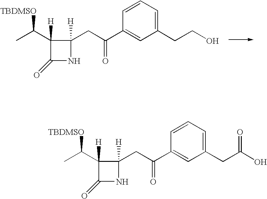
C1([H])(C([TBDMSO])C)C(=O)NC1([H])CC(C1=CC(CCO)=CC=C1)=O.C1([H])(C([TBDMSO])C)C(=O)NC1([H])CC(C1=CC(CC(O)=O)=CC=C1)=O
